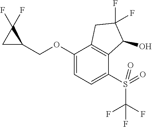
C1(OCC2CC2(F)F)=CC=C(S(C(F)(F)F)(=O)=O)C2=C1CC(F)(F)C2O
